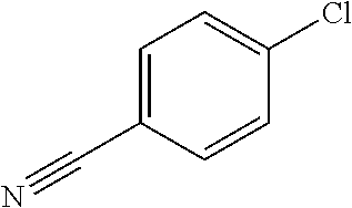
C1=C(C#N)C=CC(Cl)=C1
